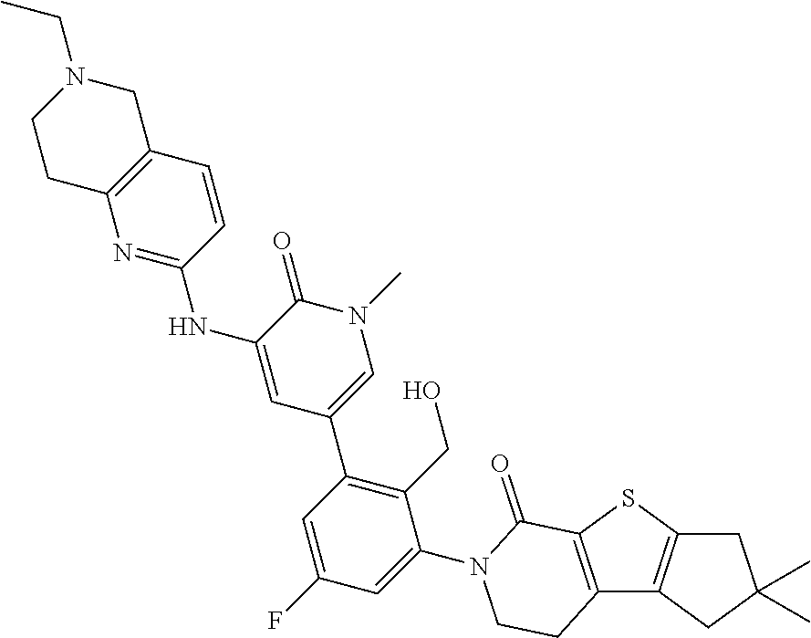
C12=C(SC3=C1CC(C)(C)C3)C(=O)N(C1=CC(F)=CC(C3=CN(C)C(=O)C(NC4=NC5=C(C=C4)CN(CC)CC5)=C3)=C1CO)CC2
